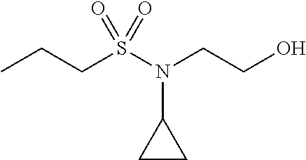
CCCS(N(C1CC1)CCO)(=O)=O
